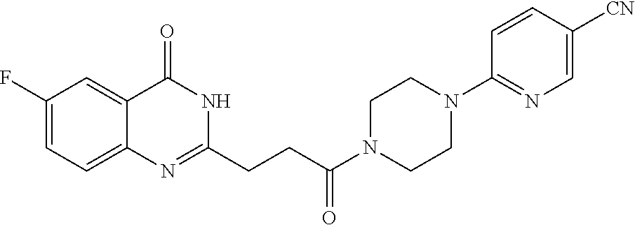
C1(F)=CC=C2C(=C1)C(=O)NC(CCC(N1CCN(C3=NC=C([CN])C=C3)CC1)=O)=N2
